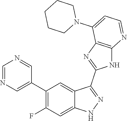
C1=NC=C(C2=C(F)C=C3C(=C2)C(C2=NC4=C(N2)N=CC=C4N2CCCCC2)=NN3)C=N1
